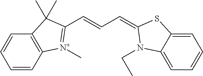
C1=CC2=C(C=C1)C(C)(C)C(C=CC=C1SC3=CC=CC=C3N1CC)=[N+]2C
